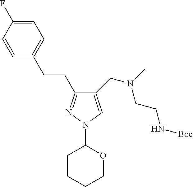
C1(CN(C)CCN[Boc])=CN(C2CCCCO2)N=C1CCC1=CC=C(F)C=C1
